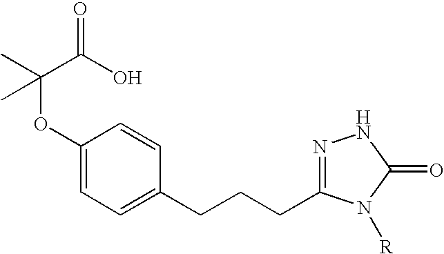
N1=C(CCCC2=CC=C(OC(C)(C(O)=O)C)C=C2)N([R])C(=O)N1
